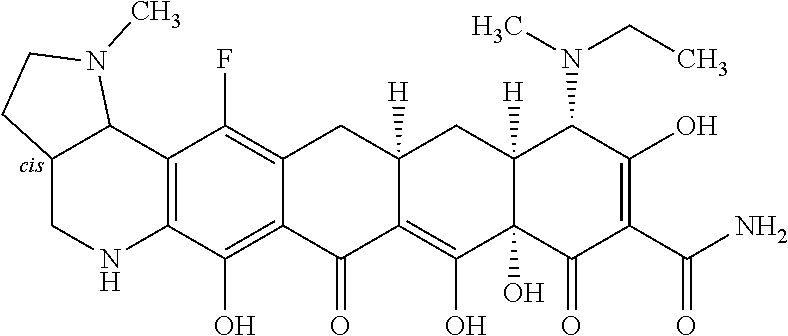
C12=C(C(O)=C3C(=C1F)CC1([H])CC4([H])C(N(CC)C)C(O)=C(C(=O)N)C(=O)C4(O)C(O)=C1C3=O)NCC1C2N(C)CC1
